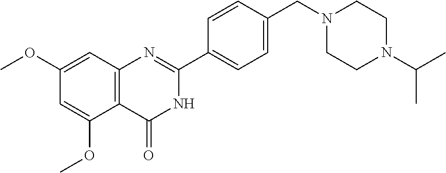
C1(C2=NC3=C(C(OC)=CC(OC)=C3)C(=O)N2)=CC=C(CN2CCN(C(C)C)CC2)C=C1
